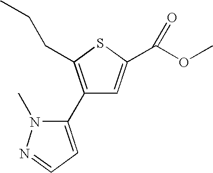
C1(C2=CC=NN2C)=C(CCC)SC(C(OC)=O)=C1
